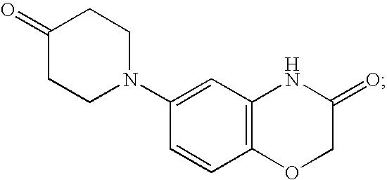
C1CN(C2=CC3=C(C=C2)OCC(=O)N3)CCC1=O
